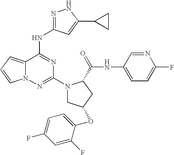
C12=CC=CN1N=C(N1CC(OC3=CC=C(F)C=C3F)CC1C(NC1=CC=C(F)N=C1)=O)N=C2NC1=NNC(C2CC2)=C1
